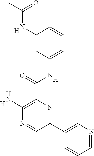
C1=NC=C(C2=NC(C(=O)NC3=CC=CC(NC(C)=O)=C3)=C(N)N=C2)C=C1.[H].[H].[H]
